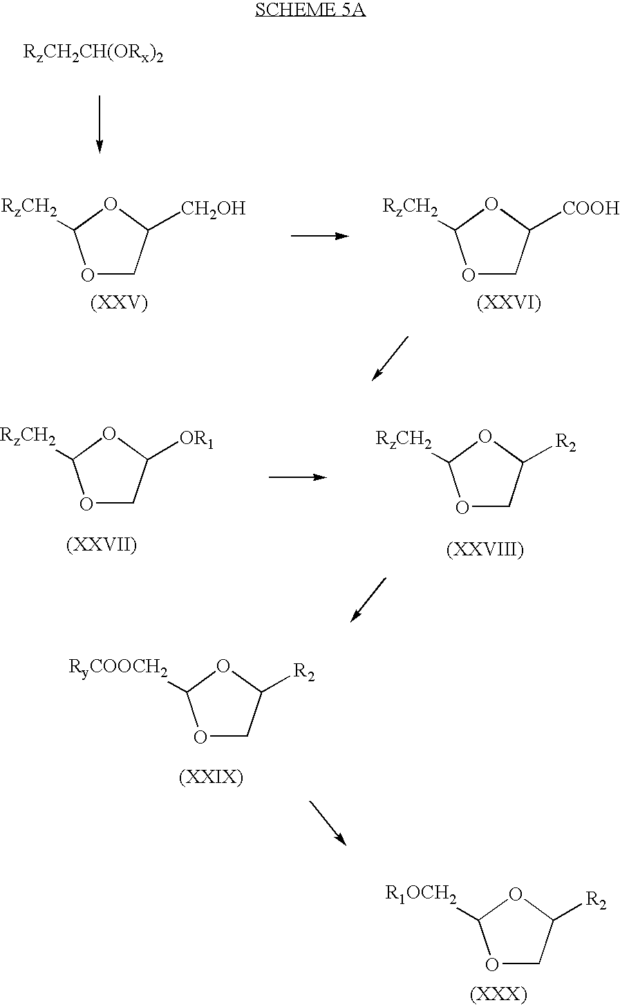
[RzCH2CH(ORx)2].O1CC([R2])OC1[R1OCH2].O1CC([CH2OH])OC1[RzCH2].[COOH]C1COC([RzCH2])O1.[OR1]C1COC([RzCH2])O1.[R2]C1COC([RzCH2])O1.O1CC([R2])OC1[RyCOOCH2]
